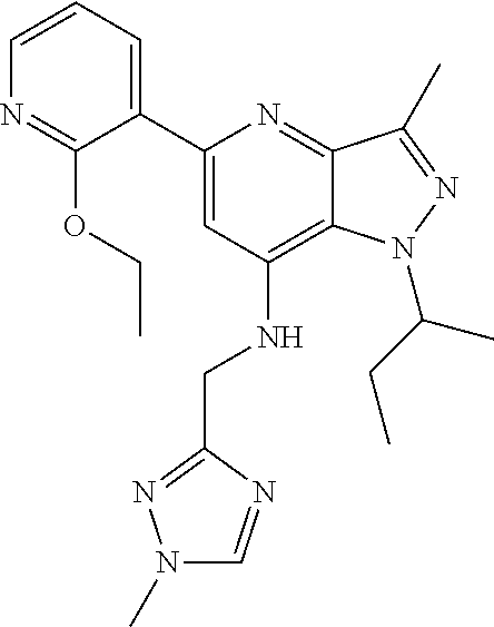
C1=CC=C(C2=CC(NCC3=NN(C)C=N3)=C3C(=N2)C(C)=NN3C(CC)C)C(OCC)=N1
